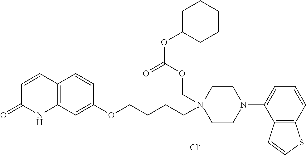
C12=C(C=C(OCCCC[N+]3(COC(OC4CCCCC4)=O)CCN(C4=CC=CC5=C4C=CS5)CC3)C=C1)NC(=O)C=C2.[Cl-]
